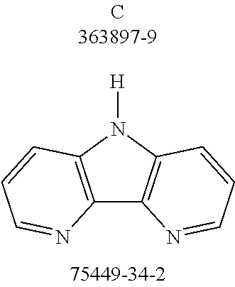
C12=C(N([H])C3=C1N=CC=C3)C=CC=N2
